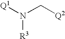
[Q1]N(C[Q2])[R3]
